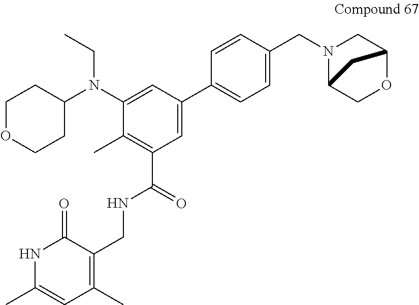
C1OCCC(N(C2=CC(C3=CC=C(CN4C5COC(C4)C5)C=C3)=CC(C(=O)NCC3=C(C)C=C(C)NC3=O)=C2C)CC)C1
